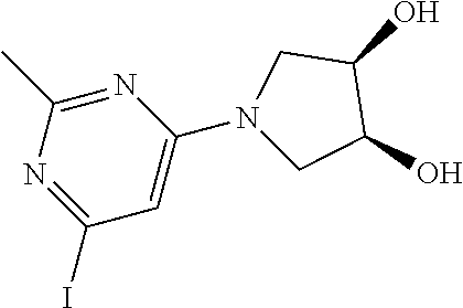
IC1=NC(C)=NC(N2CC(O)C(O)C2)=C1
